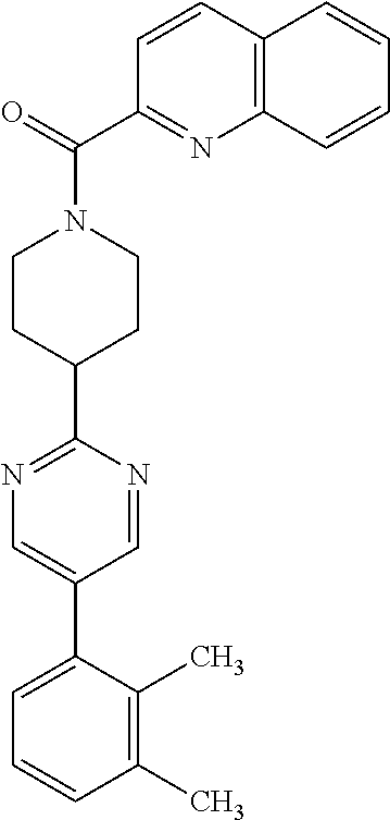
C1(C)=C(C)C(C2=CN=C(C3CCN(C(C4=NC5=C(C=C4)C=CC=C5)=O)CC3)N=C2)=CC=C1
